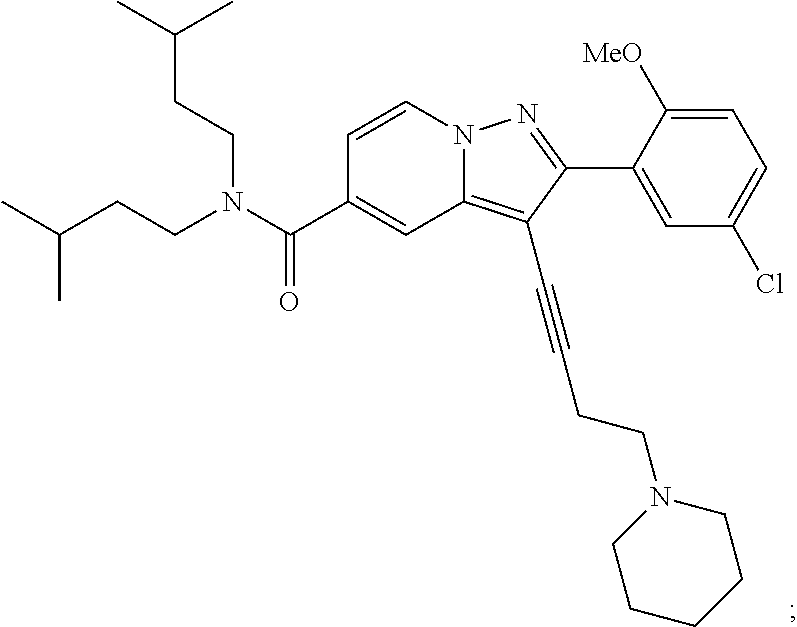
N12C(=C(C#CCCN3CCCCC3)C(C3=CC(Cl)=CC=C3[MeO])=N1)C=C(C(N(CCC(C)C)CCC(C)C)=O)C=C2
